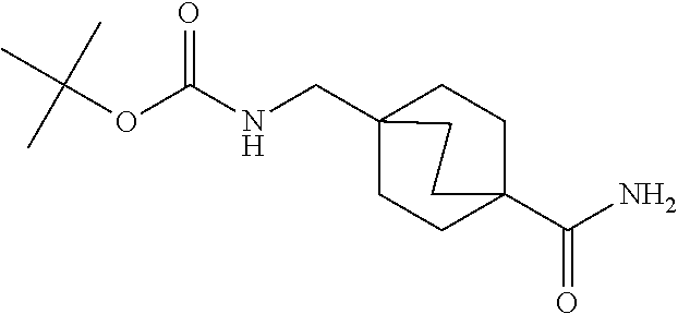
C1CC2(CNC(OC(C)(C)C)=O)CCC1(C(N)=O)CC2
